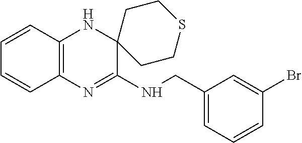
C1=CC2=C(C=C1)N=C(NCC1=CC=CC(Br)=C1)C1(N2)CCSCC1
